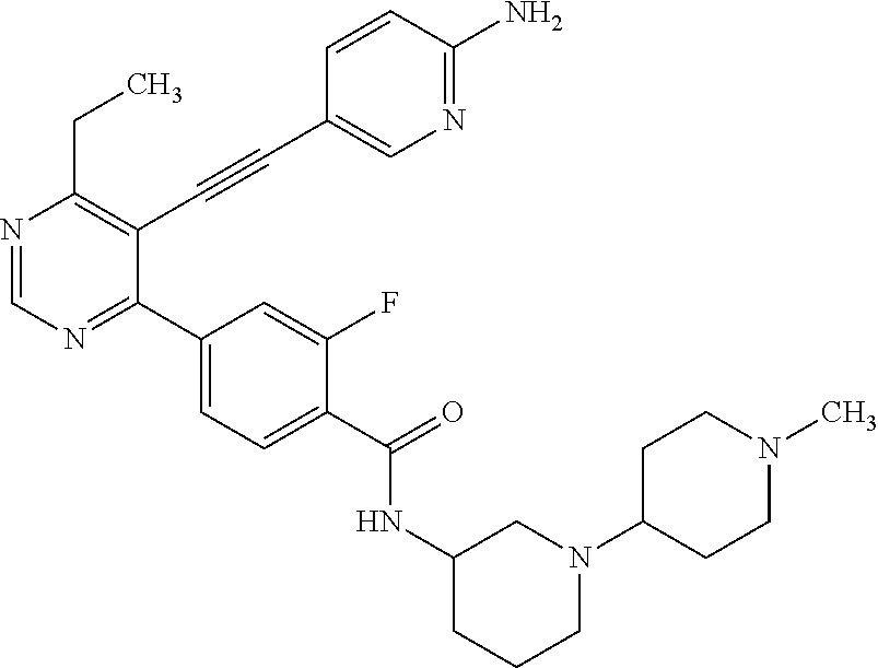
N1=CN=C(C2=CC=C(C(NC3CCCN(C4CCN(C)CC4)C3)=O)C(F)=C2)C(C#CC2=CN=C(N)C=C2)=C1CC
